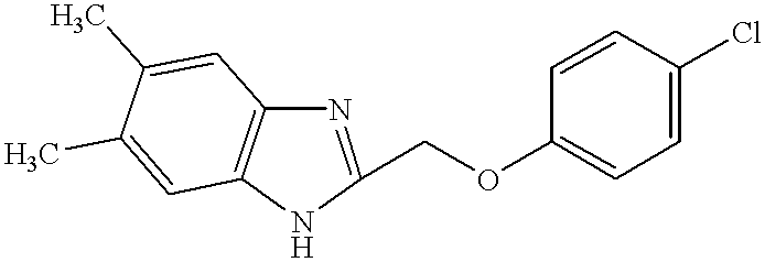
N1C(COC2=CC=C(Cl)C=C2)=NC2=C1C=C(C)C(C)=C2
